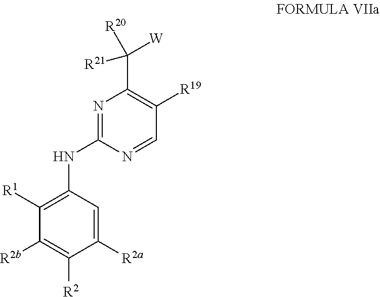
C1=NC(NC2=C([R1])C([R2b])=C([R2])C([R2a])=C2)=NC(C([W])([R21])[R20])=C1[R19]
